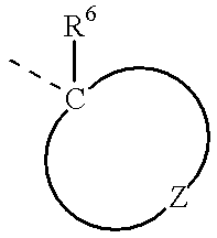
CC[R6]
